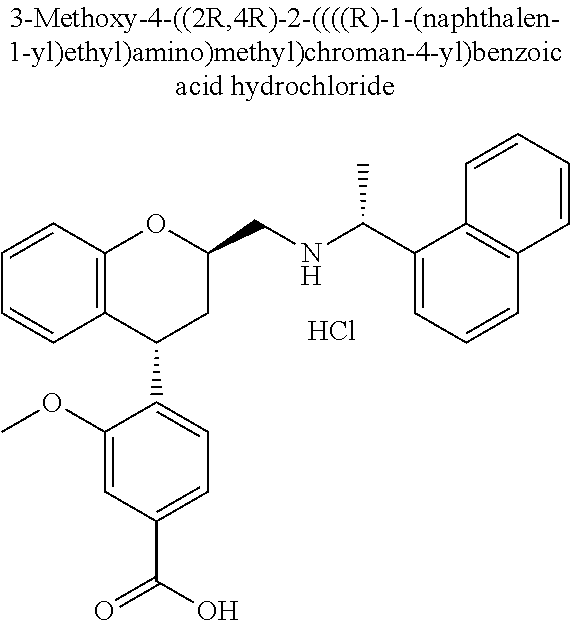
C12=C(C(C3=CC=C(C(O)=O)C=C3OC)CC(CNC(C)C3=CC=CC4=C3C=CC=C4)O1)C=CC=C2.Cl
